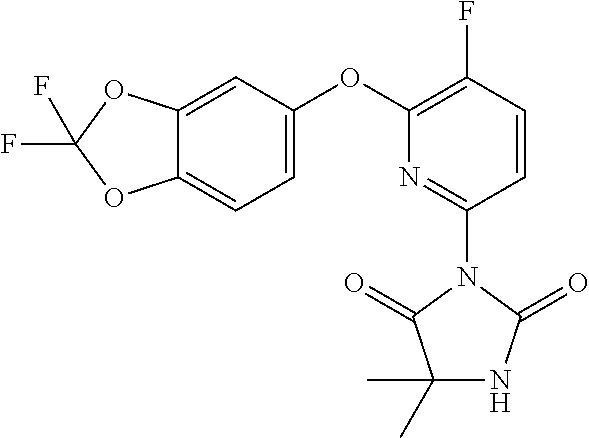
C1(C)(C)NC(=O)N(C2=NC(OC3=CC=C4C(=C3)OC(F)(F)O4)=C(F)C=C2)C1=O
